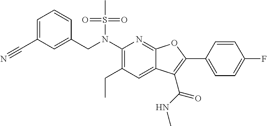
C1(N(CC2=CC(C#N)=CC=C2)S(C)(=O)=O)=C(CC)C=C2C(=N1)OC(C1=CC=C(F)C=C1)=C2C(NC)=O
